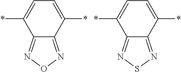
C1=C(*)C2=NON=C2C(*)=C1.C1=C(*)C2=NSN=C2C(*)=C1
